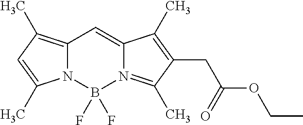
C12=C(C)C=C(C)N1B(F)(F)N1=C(C)C(CC(OCC)=O)=C(C)C1=C2
